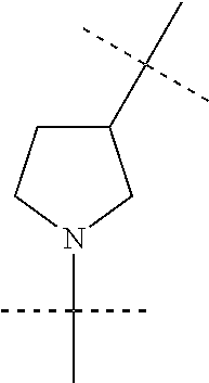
C1(C(C)(C)C)CCN(C(C)(C)C)C1
